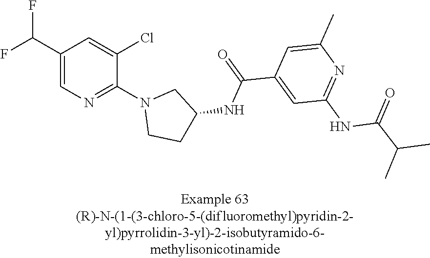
C1(C(F)F)=CN=C(N2CCC(NC(C3=CC(NC(C(C)C)=O)=NC(C)=C3)=O)C2)C(Cl)=C1
